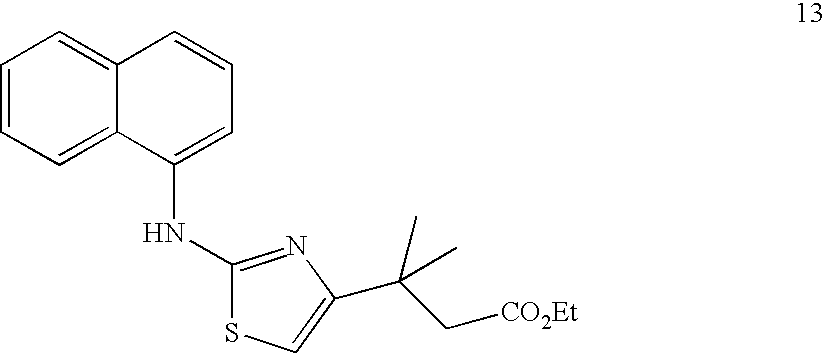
C12=CC=CC=C1C(NC1=NC(C(C)(C)C[CO2Et])=CS1)=CC=C2
